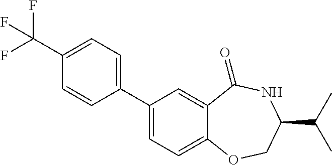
C1(C2=CC=C(C(F)(F)F)C=C2)=CC=C2C(=C1)C(=O)NC(C(C)C)CO2
